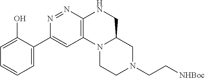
C1CN2C(CN1CC[NHBoc])CNC1=C2C=C(C2=CC=CC=C2O)N=N1
